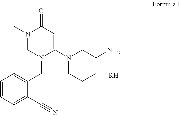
C1=CC=C(C#N)C(CN2CN(C)C(=O)C=C2N2CC(N)CCC2)=C1.[RH]
